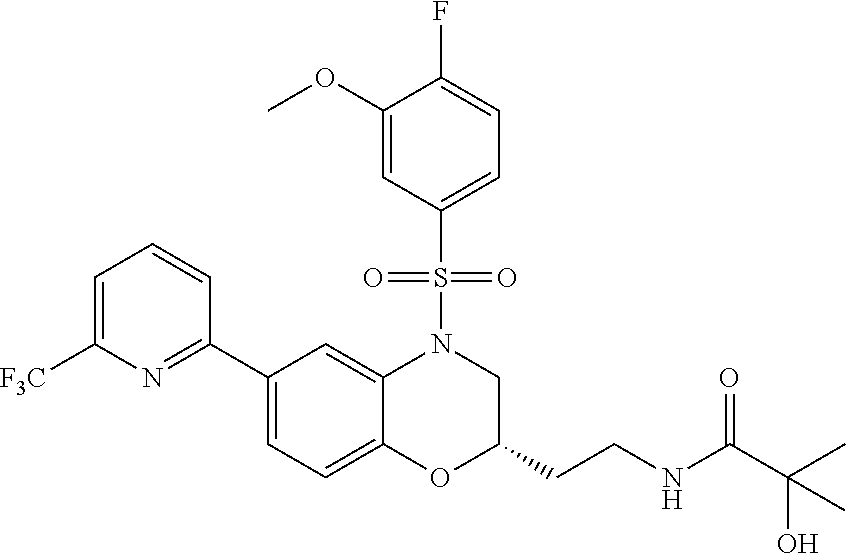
C1=C([F3C])N=C(C2=CC=C3C(=C2)N(S(C2=CC=C(F)C(OC)=C2)(=O)=O)CC(CCNC(C(C)(O)C)=O)O3)C=C1
